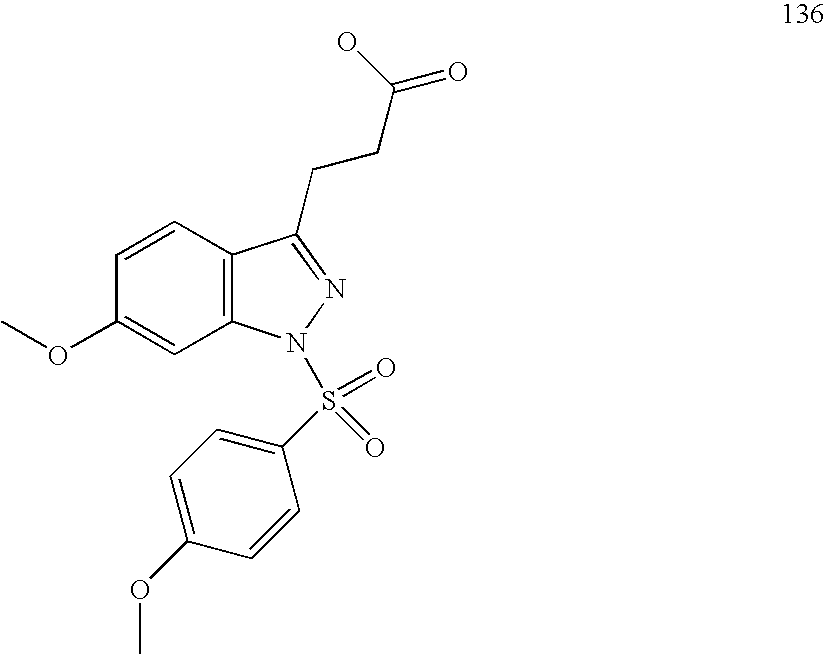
C1=CC2=C(C=C1OC)N(S(C1=CC=C(OC)C=C1)(=O)=O)N=C2CCC(O)=O
